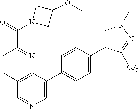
C12=C(C(C3=CC=C(C4=CN(C)N=C4[CF3])C=C3)=CN=C1)N=C(C(N1CC(OC)C1)=O)C=C2
